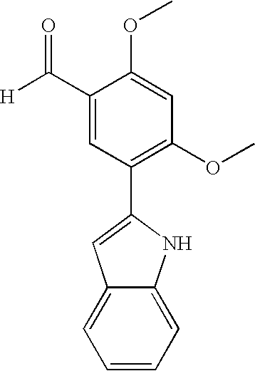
C1(C([H])=O)=CC(C2=CC3=CC=CC=C3N2)=C(OC)C=C1OC
